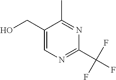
C1(CO)=CN=C(C(F)(F)F)N=C1C
